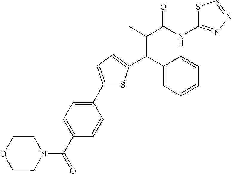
C1(C2=CC=C(C(C3=CC=CC=C3)C(C)C(NC3=NN=CS3)=O)S2)=CC=C(C(=O)N2CCOCC2)C=C1
